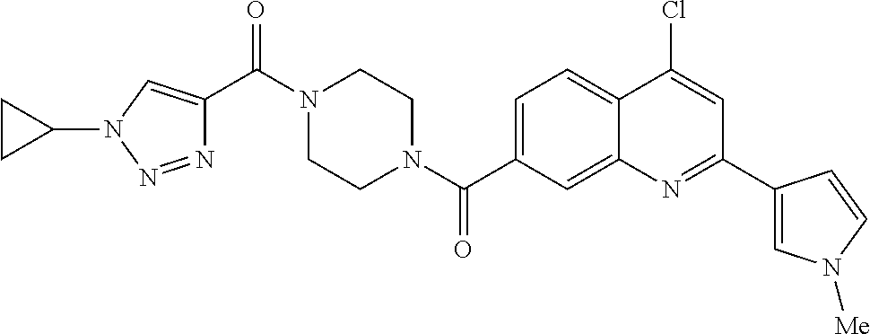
N1(C(C2=CN(C3CC3)N=N2)=O)CCN(C(=O)C2=CC=C3C(=C2)N=C(C2=CN([Me])C=C2)C=C3Cl)CC1
